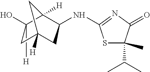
C1([H])(O)CC2([H])CC(NC3=NC(=O)C(C(C)C)(C)S3)C1([H])C2
